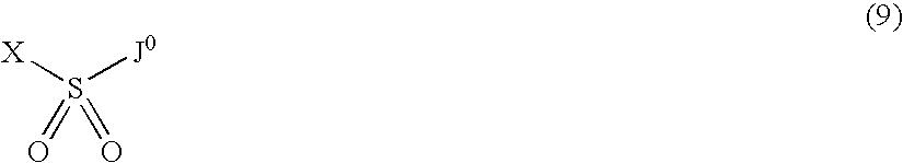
[X]S([J0])(=O)=O
